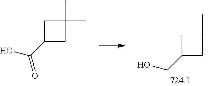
C1C(C(O)=O)CC1(C)C.C1C(CO)CC1(C)C
